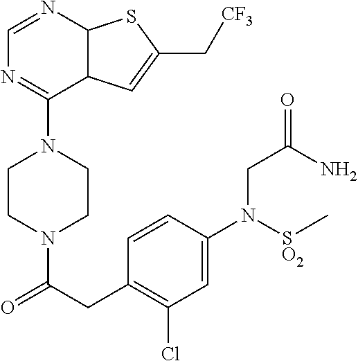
C1CN(C(CC2=C(Cl)C=C(N([SO2]C)CC(N)=O)C=C2)=O)CCN1C1=NC=NC2C1C=C(C[CF3])S2
